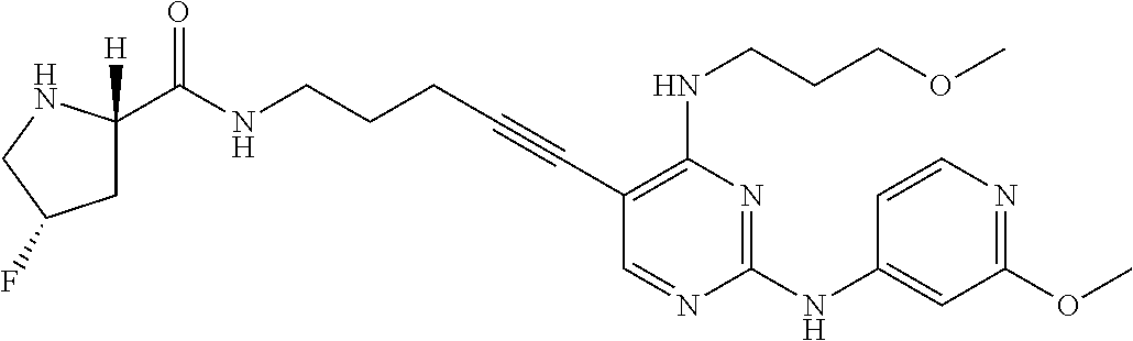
C(NCCCC#CC1=C(NCCCOC)N=C(NC2=CC(OC)=NC=C2)N=C1)(=O)C1([H])CC(F)CN1
